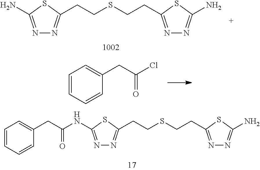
N1=C(NC(CC2=CC=CC=C2)=O)SC(CCSCCC2=NN=C(N)S2)=N1.N1=C(N)SC(CCSCCC2=NN=C(N)S2)=N1.C1=CC=CC(CC(Cl)=O)=C1
